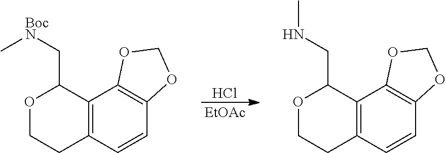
C12=C(C=CC3=C1OCO3)CCOC2C[BocN]C.C12=C(C=CC3=C1OCO3)CCOC2CNC.Cl.[EtOAc]
